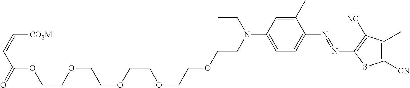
C1(C)=CC(N(CCOCCOCCOCCOCCOC(C=C[CO2M])=O)CC)=CC=C1N=NC1=C([NC])C(C)=C([CN])S1
